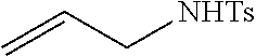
C=CC[NHTs]
